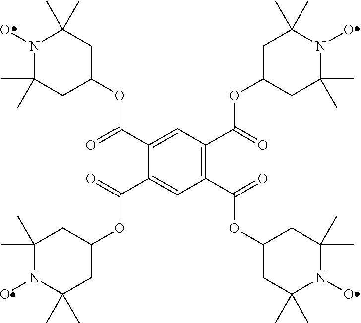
N1(O)C(C)(C)CC(OC(=O)C2=CC(C(=O)OC3CC(C)(C)N(O)C(C)(C)C3)=C(C(=O)OC3CC(C)(C)N(O)C(C)(C)C3)C=C2C(=O)OC2CC(C)(C)N(O)C(C)(C)C2)CC1(C)C
